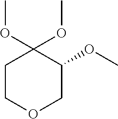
C1COCC(OC)C1(OC)OC
